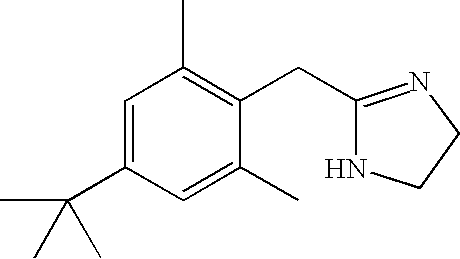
C1=C(C(C)(C)C)C=C(C)C(CC2=NCCN2)=C1C
